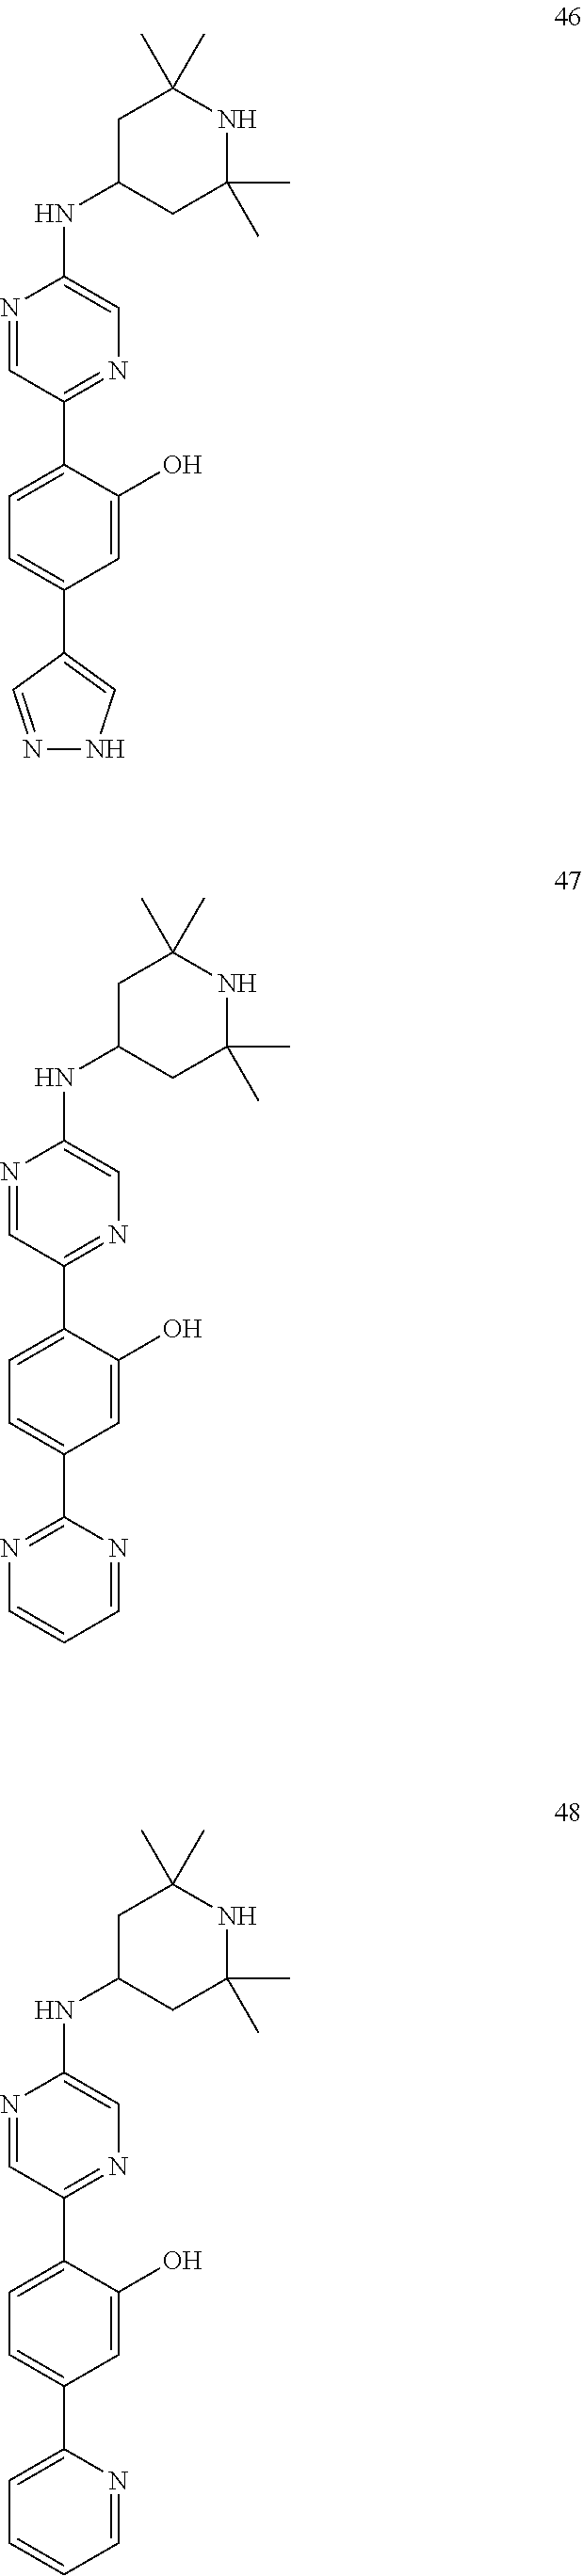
N1=CC(C2=CC=C(C3=CNN=C3)C=C2O)=NC=C1NC1CC(C)(C)NC(C)(C)C1.N1=CC(C2=CC=C(C3=NC=CC=N3)C=C2O)=NC=C1NC1CC(C)(C)NC(C)(C)C1.N1=CC(C2=CC=C(C3=CC=CC=N3)C=C2O)=NC=C1NC1CC(C)(C)NC(C)(C)C1
